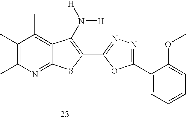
C1(C)=C(C)N=C2C(=C1C)C(N([H])[H])=C(C1=NN=C(C3=CC=CC=C3OC)O1)S2
